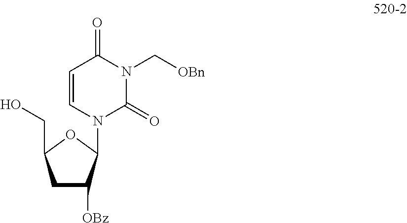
C1C([OBz])C(N2C(=O)N(C[OBn])C(=O)C=C2)OC1CO
